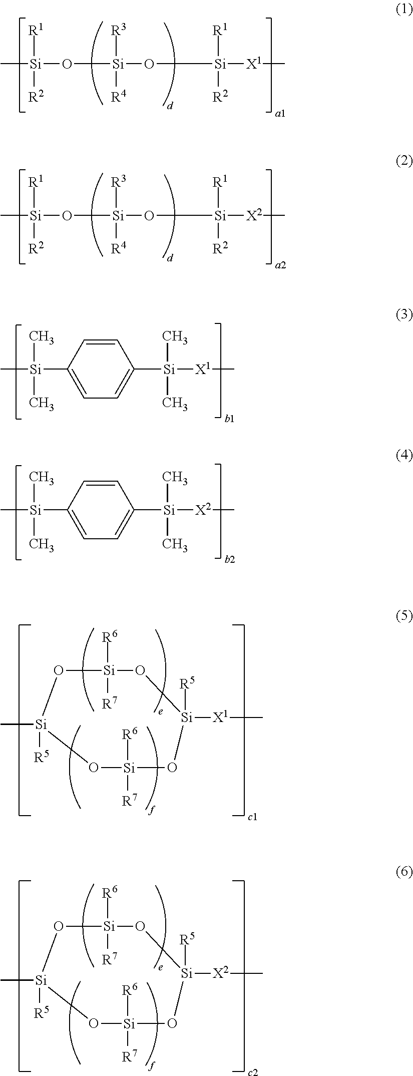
[R1][Si](O[Si]([R3])(O[Si]([R1])([X1]C)[R2])[R4])(C)[R2].[R1][Si](O[Si]([R3])(O[Si]([R1])([X2]C)[R2])[R4])(C)[R2].C[Si](C1=CC=C([Si](C)([X1]C)C)C=C1)(C)C.C[Si](C1=CC=C([Si](C)([X2]C)C)C=C1)(C)C.O1[Si](C)([R5])O[Si]([R6])([R7])O[Si]([R5])([X1]C)O[Si]1([R6])[R7].O1[Si](C)([R5])O[Si]([R6])([R7])O[Si]([R5])([X2]C)O[Si]1([R6])[R7]
